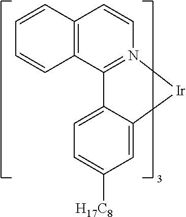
C12=C(C=CN3=C1C1=CC=C([H17C8])C=C1[Ir]3)C=CC=C2
